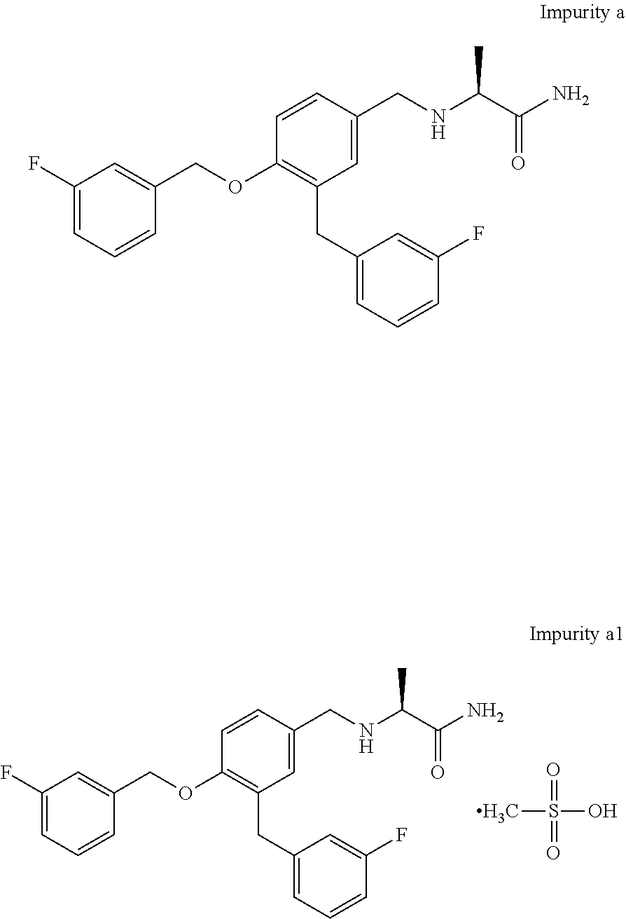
S(O)(C)(=O)=O.C1(F)=CC=CC(COC2=C(CC3=CC=CC(F)=C3)C=C(CNC(C(N)=O)C)C=C2)=C1.C1(F)=CC=CC(COC2=C(CC3=CC=CC(F)=C3)C=C(CNC(C(N)=O)C)C=C2)=C1
